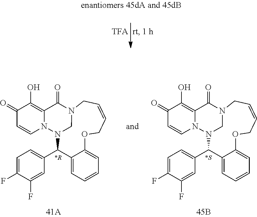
C1=C(F)C(F)=CC=C1C1N2N3C=CC(=O)C(O)=C3C(=O)N(C2)CC=CCOC2=CC=CC=C12.C1=C(F)C(F)=CC=C1C1N2N3C=CC(=O)C(O)=C3C(=O)N(C2)CC=CCOC2=CC=CC=C12
